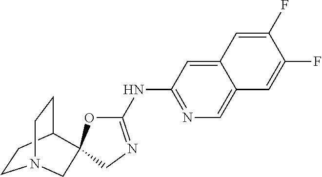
C1CC2CCN1CC21OC(NC2=NC=C3C(=C2)C=C(F)C(F)=C3)=NC1
